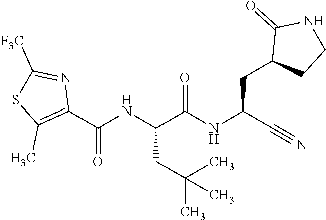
O=C(NC(C#N)CC1CCNC1=O)C(NC(C1=C(C)SC([F3C])=N1)=O)CC(C)(C)C
